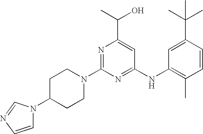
C1C(N2C=CN=C2)CCN(C2=NC(C(C)O)=CC(NC3=C(C)C=CC(C(C)(C)C)=C3)=N2)C1
